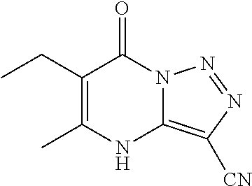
CCC1=C(C)NC2=C([CN])N=NN2C1=O
